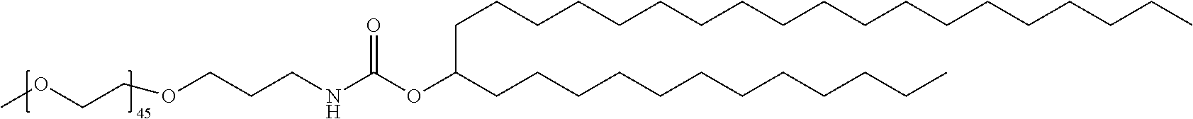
C(C(CCCCCCCCCCCC)OC(NCCCOCCOC)=O)CCCCCCCCCCCCCCCCCC
